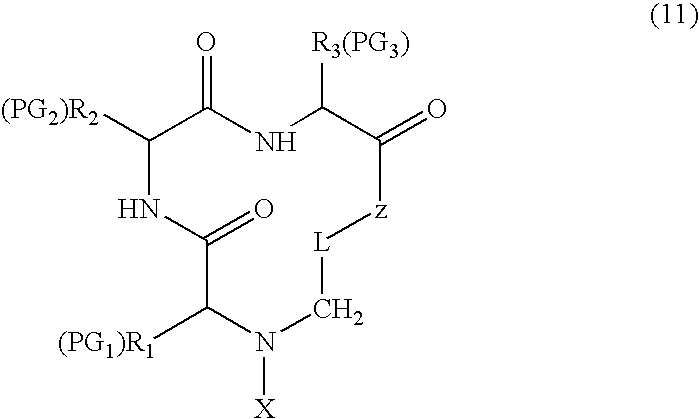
C1([(PG2)R2])NC(=O)C([(PG1)R1])N([X])C[L][z]C(=O)C([R3(PG3)])NC1=O
